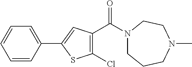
N1(C(=O)C2=C(Cl)SC(C3=CC=CC=C3)=C2)CCCN(C)CC1
